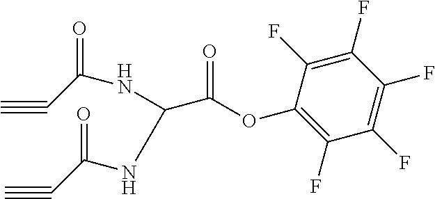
C#CC(=O)NC(C(=O)OC1=C(F)C(F)=C(F)C(F)=C1F)NC(C#C)=O
